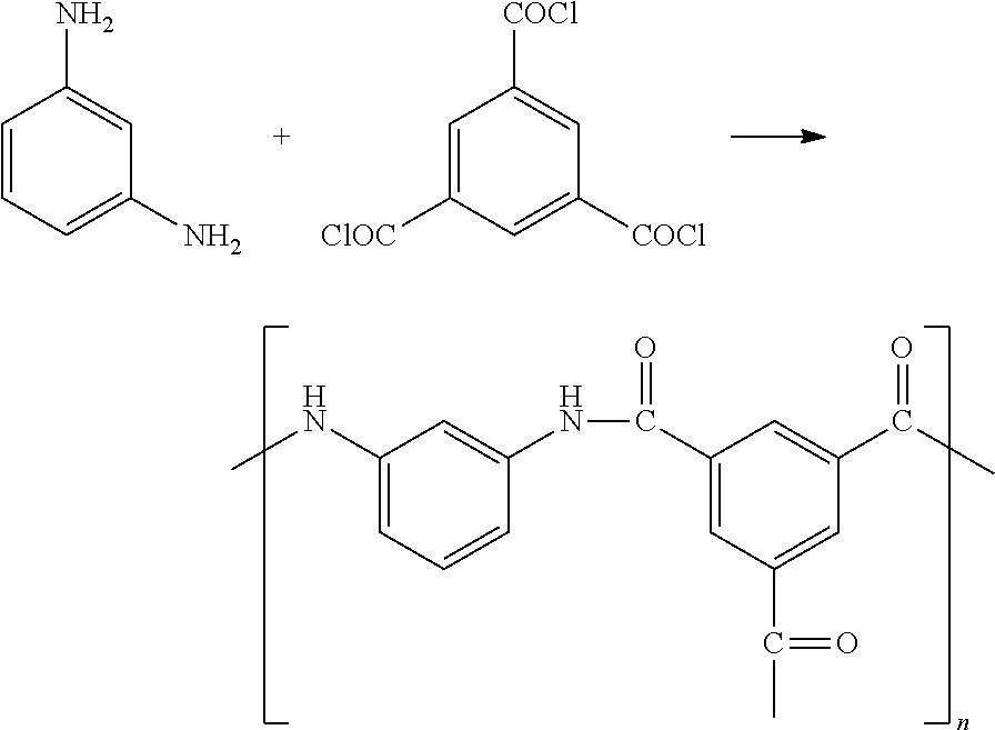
C1=CC=C(N)C=C1N.C1=C([ClOC])C=C([COCl])C=C1[COCl].C1(NC)=CC=CC(NC(=O)C2=CC(C(C)=O)=CC(C(C)=O)=C2)=C1
